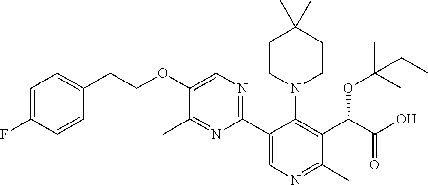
C1(OCCC2=CC=C(F)C=C2)=CN=C(C2=CN=C(C)C(C(C(O)=O)OC(C)(C)CC)=C2N2CCC(C)(C)CC2)N=C1C
